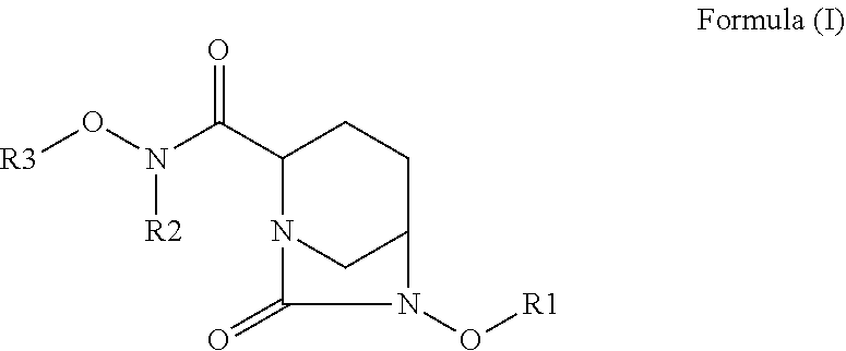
C1(C(N(O[R3])[R2])=O)N2CC(CC1)N(O[R1])C2=O
